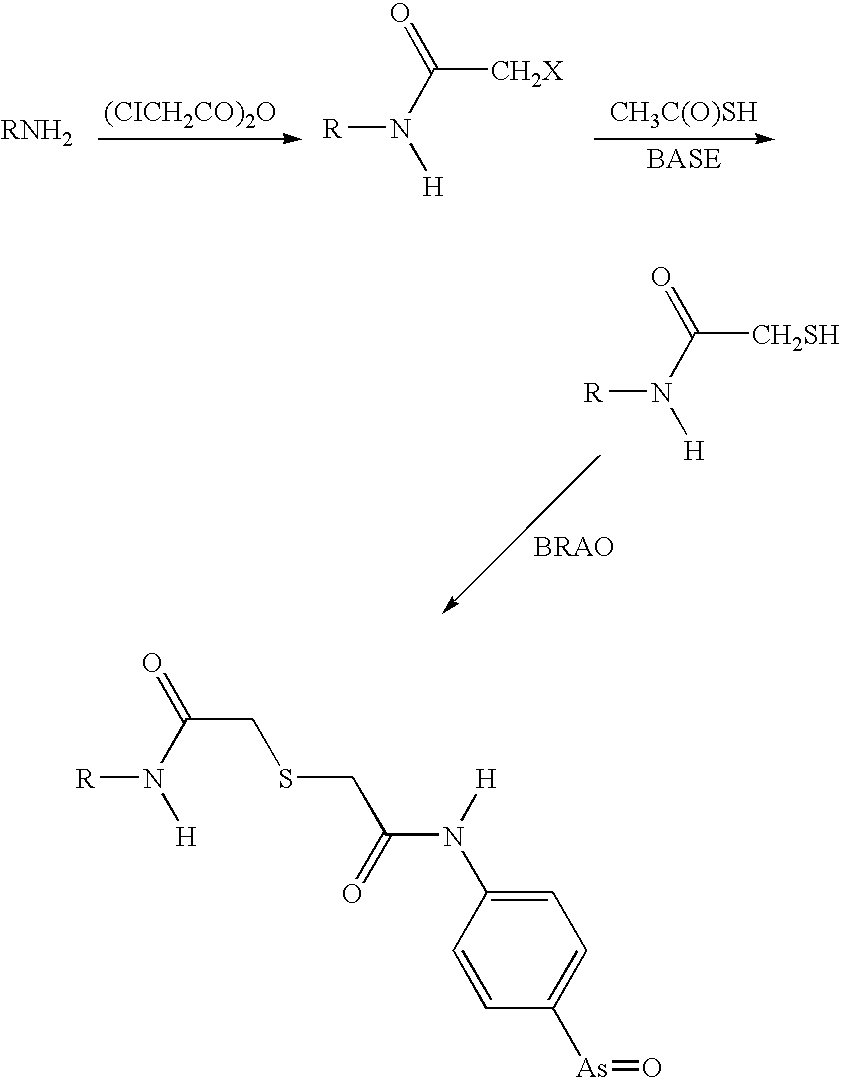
[(CICH2CO)2O].[CH3C(O)SH].C([CH2X])(N([R])[H])=O.C([CH2SH])(N([R])[H])=O.C1=CC(N(C(CSCC(N([H])[R])=O)=O)[H])=CC=C1[As]=O
